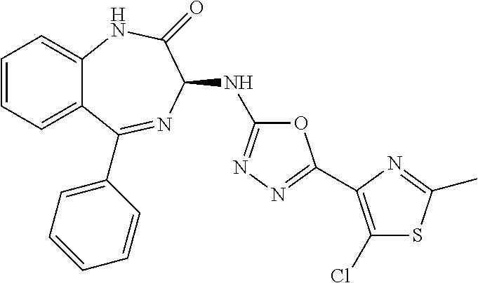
C1=CC=C2C(=C1)NC(=O)C(NC1=NN=C(C3=C(Cl)SC(C)=N3)O1)N=C2C1=CC=CC=C1
